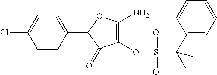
C1(OS(=O)(C(C2=CC=CC=C2)(C)C)=O)=C(N)OC(C2=CC=C(Cl)C=C2)C1=O
